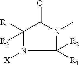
C1([R2])([R1])N(C)C(=O)C([R4])([R3])N1[X]
